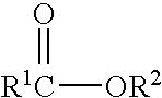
[R1C]([OR2])=O
